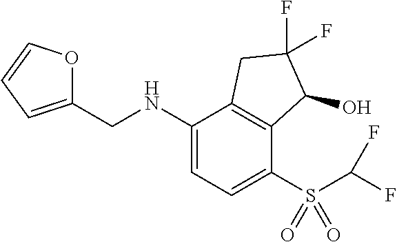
N(C1=CC=C(S(=O)(=O)C(F)F)C2=C1CC(F)(F)C2O)CC1=CC=CO1
